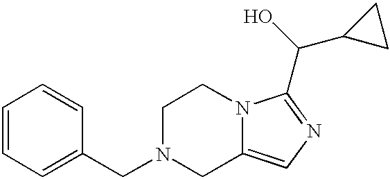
C1=CC=C(CN2CC3=CN=C(C(C4CC4)O)N3CC2)C=C1
